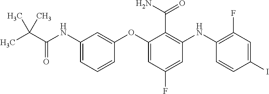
CC(C(NC1=CC=CC(OC2=CC(F)=CC(NC3=C(F)C=C(I)C=C3)=C2C(N)=O)=C1)=O)(C)C
